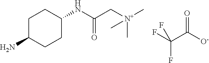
C1C(N)CCC(NC(=O)C[N+](C)(C)C)C1.FC(C([O-])=O)(F)F
